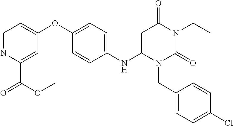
C1(NC2=CC(=O)N(CC)C(=O)N2CC2=CC=C(Cl)C=C2)=CC=C(OC2=CC=NC(C(OC)=O)=C2)C=C1
